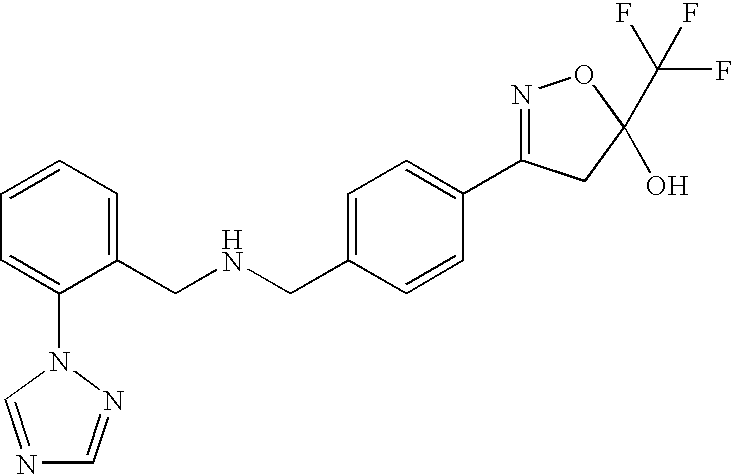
C1(CNCC2=CC=CC=C2N2N=CN=C2)=CC=C(C2=NOC(C(F)(F)F)(O)C2)C=C1
